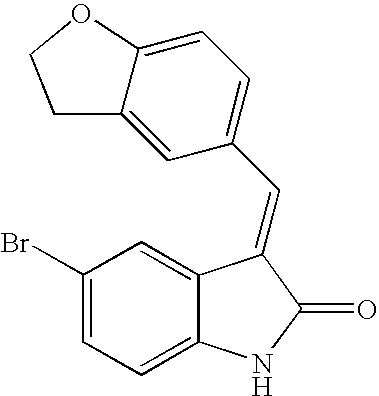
C1(Br)=CC=C2C(=C1)C(=CC1=CC=C3C(=C1)CCO3)C(=O)N2
